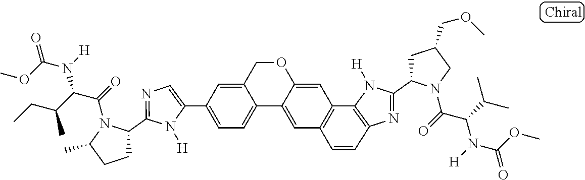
C1=C(C2=CC=C3C(=C2)COC2=CC4=C(C=C32)C=CC2=C4N([H])C(C3CC(COC)CN3C(=O)C(C(C)C)N(C(OC)=O)[H])=N2)N([H])C(C2CCC(C)N2C(=O)C(C(CC)C)N(C(OC)=O)[H])=N1
